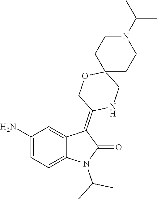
C1(N)=CC=C2C(=C1)C(=C1NCC3(OC1)CCN(C(C)C)CC3)C(=O)N2C(C)C
